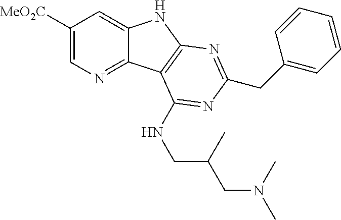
C1([MeO2C])=CN=C2C(=C1)NC1=C2C(NCC(CN(C)C)C)=NC(CC2=CC=CC=C2)=N1
